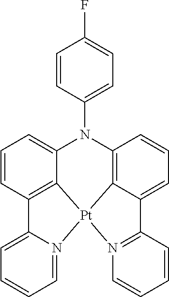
N1(C2=CC=C(F)C=C2)C2=C3C(=CC=C2)C2=N([Pt]34C3=C(C=CC=C13)C1=CC=CC=N14)C=CC=C2
